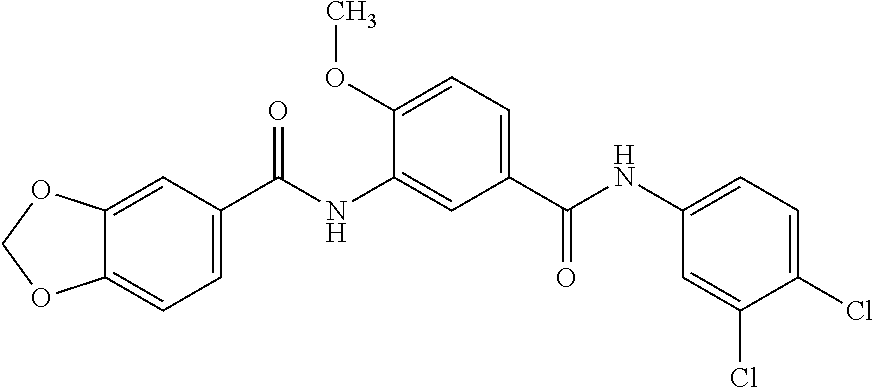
C1(C(NC2=CC=C(Cl)C(Cl)=C2)=O)=CC=C(OC)C(NC(C2=CC=C3C(=C2)OCO3)=O)=C1
